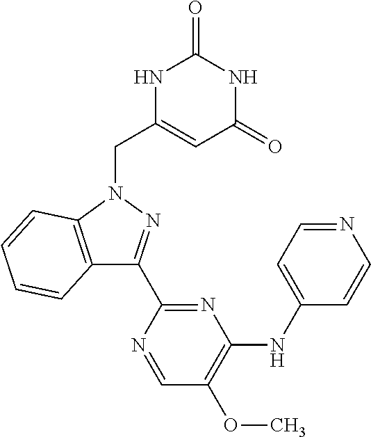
C12=C(N(CC3=CC(=O)NC(=O)N3)N=C1C1=NC(NC3=CC=NC=C3)=C(OC)C=N1)C=CC=C2
